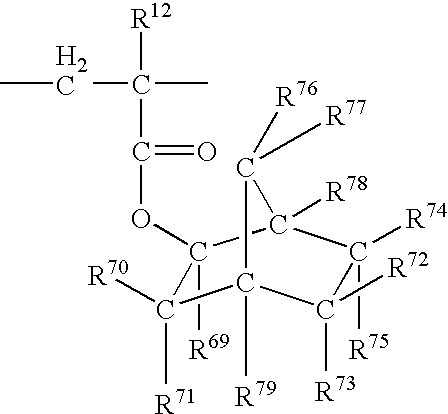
[R69]C1(OC(C(C)(CC)[R12])=O)C([R71])([R70])C2([R79])C([R73])([R72])C([R74])([R75])C1([R78])C2([R76])[R77]
